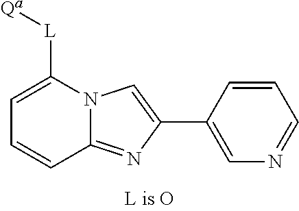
C1([L][Qa])=CC=CC2=NC(C3=CN=CC=C3)=CN12
